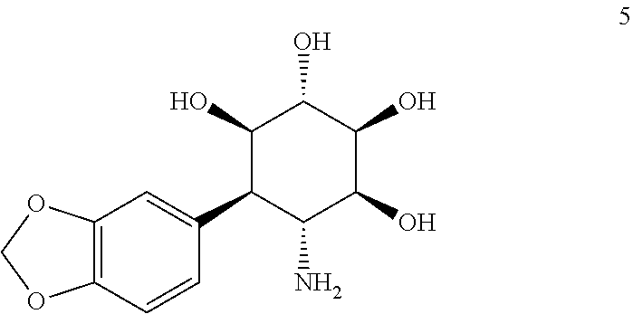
C12=C(C=CC(C3C(N)C(O)C(O)C(O)C3O)=C1)OCO2
